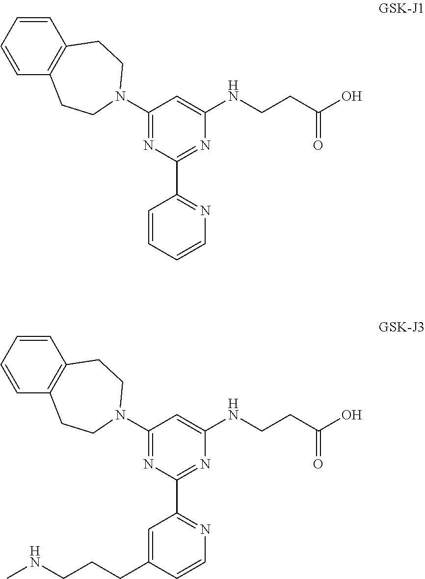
C1=CC2=C(C=C1)CCN(C1=NC(C3=NC=CC=C3)=NC(NCCC(O)=O)=C1)CC2.C1=CC2=C(C=C1)CCN(C1=NC(C3=NC=CC(CCCNC)=C3)=NC(NCCC(O)=O)=C1)CC2
